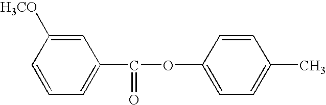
C1=CC=C(C(OC2=CC=C(C)C=C2)=O)C=C1[H3CO]
